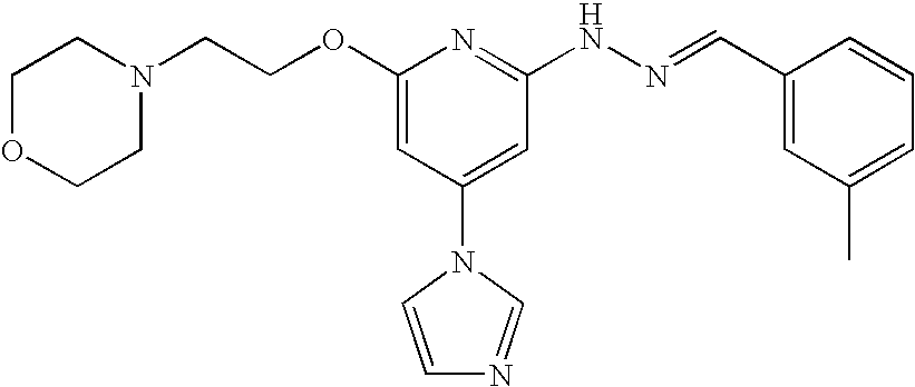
C1(OCCN2CCOCC2)=CC(N2C=CN=C2)=CC(NN=CC2=CC(C)=CC=C2)=N1
